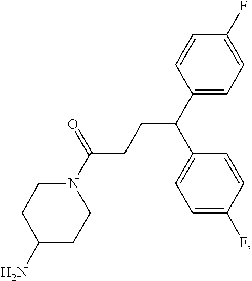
N1(C(CCC(C2=CC=C(F)C=C2)C2=CC=C(F)C=C2)=O)CCC(N)CC1
